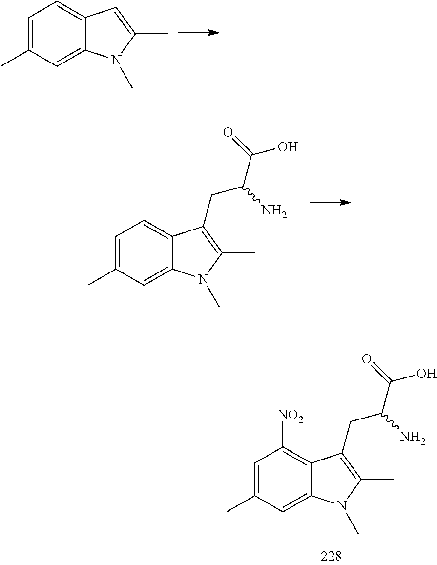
C1=C2C(=CC(C)=C1)N(C)C(C)=C2.C1=C2C(=CC(C)=C1)N(C)C(C)=C2CC(C(O)=O)N.[NO2]C1=C2C(=CC(C)=C1)N(C)C(C)=C2CC(C(O)=O)N
